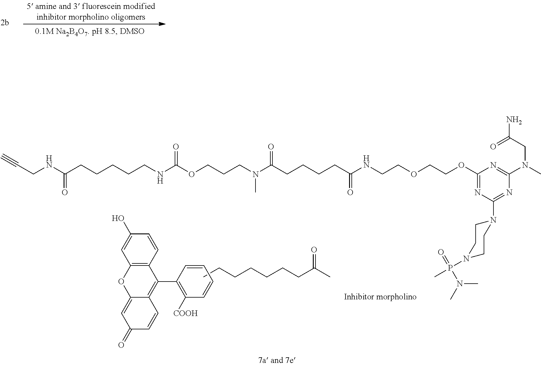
C12=C(C=CC(O)=C1)C(C1=C([COOH])C=CC=C1)=C1C(=CC(=O)C=C1)O2.CCCCCCCC(C)=O.C(CNC(CCCCCNC(OCCCN(C(CCCCC(NCCOCCOC1=NC(N2CCN(P(C)(=O)N(C)C)CC2)=NC(N(C)CC(N)=O)=N1)=O)=O)C)=O)=O)#C
